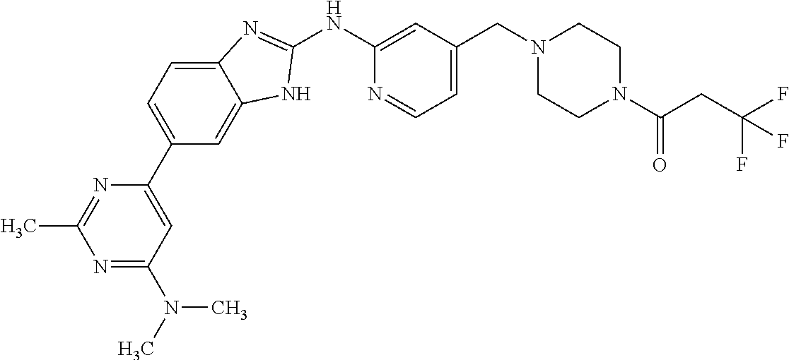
C1=C2C(=CC(C3=CC(N(C)C)=NC(C)=N3)=C1)NC(NC1=CC(CN3CCN(C(CC(F)(F)F)=O)CC3)=CC=N1)=N2
